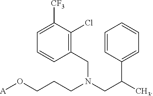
C1(CN(CC(C)C2=CC=CC=C2)CCCO[A])=C(Cl)C([CF3])=CC=C1
